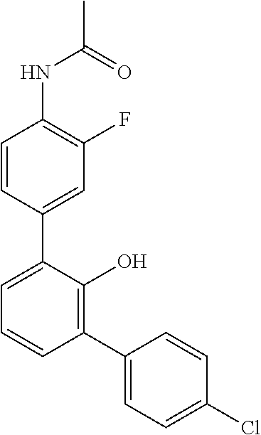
C1(NC(C)=O)=C(F)C=C(C2=CC=CC(C3=CC=C(Cl)C=C3)=C2O)C=C1
